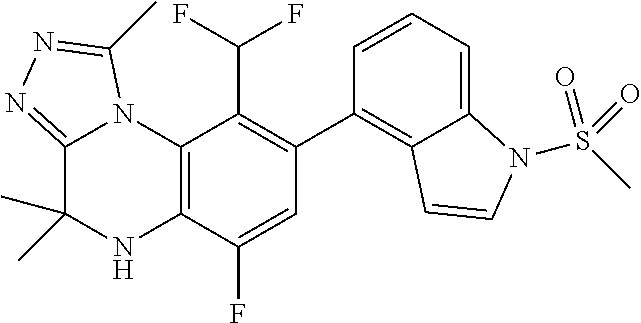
C1(C2=C3C(=CC=C2)N(S(C)(=O)=O)C=C3)=C(C(F)F)C2=C(C(F)=C1)NC(C)(C)C1=NN=C(C)N21
